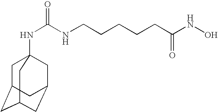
N(C(NCCCCCC(NO)=O)=O)C12CC3CC(CC(C1)C3)C2
